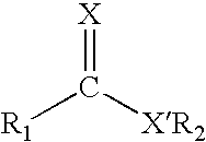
[X]=C([XR2])[R1]
